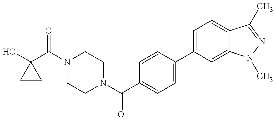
OC1(C(N2CCN(C(C3=CC=C(C4=CC=C5C(=C4)N(C)N=C5C)C=C3)=O)CC2)=O)CC1
